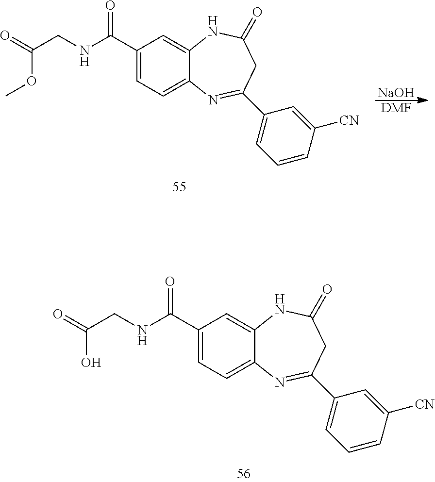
C1(C(NCC(=O)O)=O)=CC=C2C(=C1)NC(=O)CC(C1=CC=CC([CN])=C1)=N2.C1(C(NCC(=O)OC)=O)=CC=C2C(=C1)NC(=O)CC(C1=CC=CC([CN])=C1)=N2.[NaOH].[DMF]
